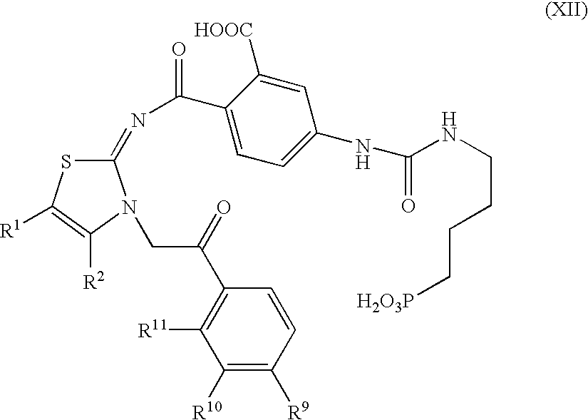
C1(C(=O)N=C2SC([R1])=C([R2])N2CC(C2=C([R11])C([R10])=C([R9])C=C2)=O)=CC=C(NC(=O)NCCCC[H2O3P])C=C1[HOOC]
